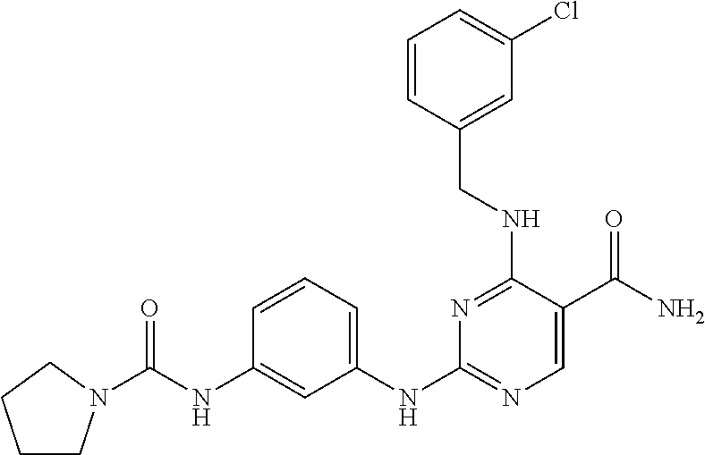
C1(NC(=O)N2CCCC2)=CC(NC2=NC=C(C(N)=O)C(NCC3=CC(Cl)=CC=C3)=N2)=CC=C1
